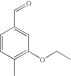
C1=CC(C)=C(OCC)C=C1C=O
